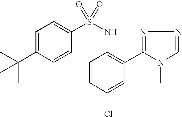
C1=C(C(C)(C)C)C=CC(S(NC2=C(C3=NN=CN3C)C=C(Cl)C=C2)(=O)=O)=C1
